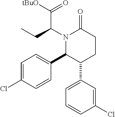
N1(C(CC)C([tBuO])=O)C(C2=CC=C(Cl)C=C2)C(C2=CC=CC(Cl)=C2)CCC1=O
